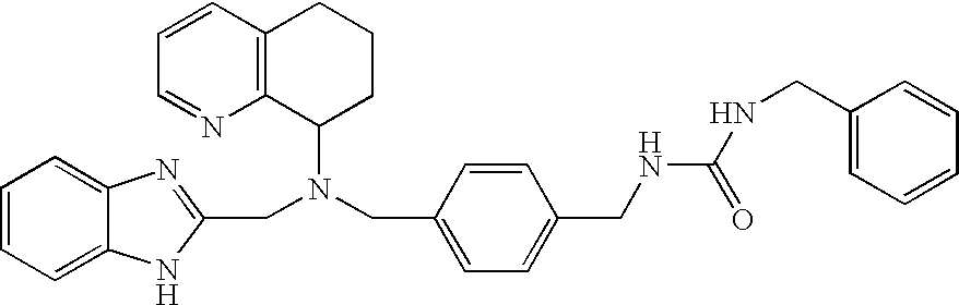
C1=CC=C2C(=C1)N=C(CN(CC1=CC=C(CNC(=O)NCC3=CC=CC=C3)C=C1)C1CCCC3=C1N=CC=C3)N2
